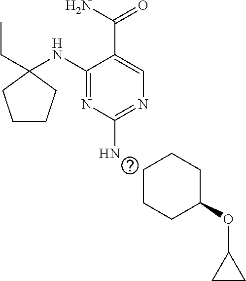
C1CCC(OC2CC2)CC1.C1(NC2(CC)CCCC2)=NC(N)=NC=C1C(N)=O
